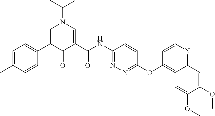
C1=C(C2=CC=C(C)C=C2)C(=O)C(C(NC2=NN=C(OC3=C4C(=NC=C3)C=C(OC)C(OC)=C4)C=C2)=O)=CN1C(C)C
